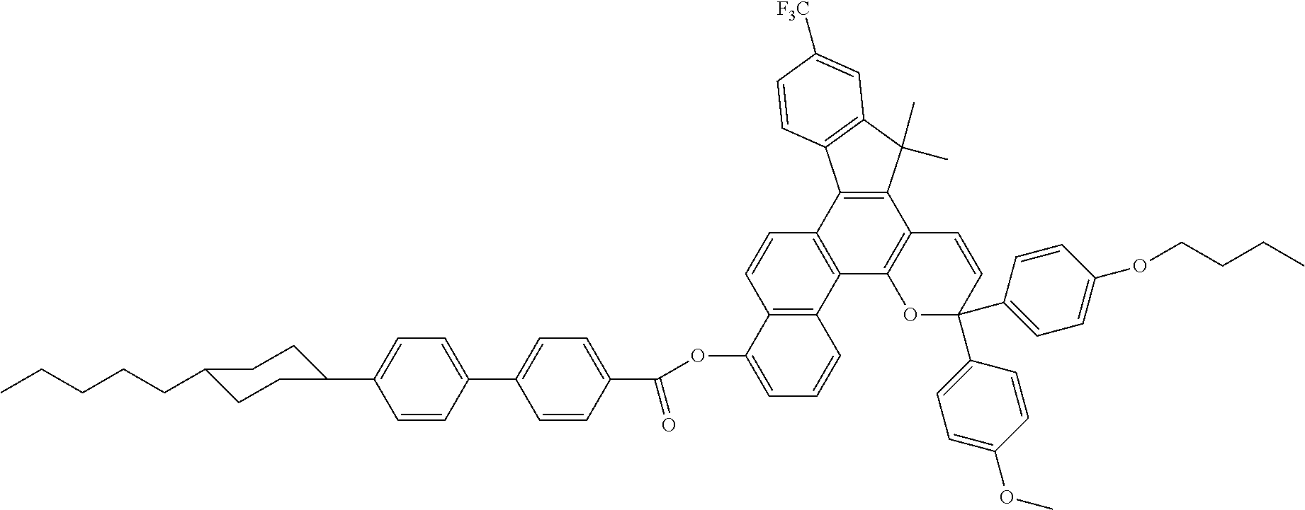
CCCCCC1CCC(C2=CC=C(C3=CC=C(C(OC4=CC=CC5=C4C=CC4=C5C5=C(C6=C4C4=C(C6(C)C)C=C([F3C])C=C4)C=CC(C4=CC=C(OC)C=C4)(C4=CC=C(OCCCC)C=C4)O5)=O)C=C3)C=C2)CC1
